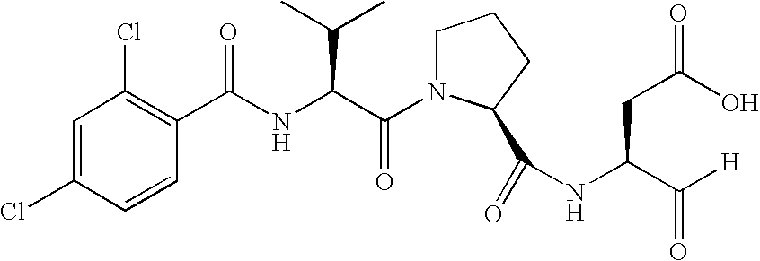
C1=CC(Cl)=CC(Cl)=C1C(NC(C(N1CCCC1C(=O)NC(CC(O)=O)C([H])=O)=O)C(C)C)=O
